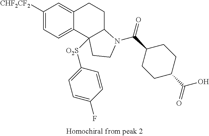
C1([CHF2CF2])=CC=C2C(=C1)CCC1C2([O2S]C2=CC=C(F)C=C2)CCN1C(C1CCC(C(O)=O)CC1)=O
